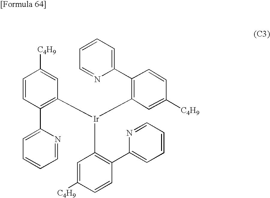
C1(C2=CC=CC=N2)=C([Ir](C2=C(C3=CC=CC=N3)C=CC([C4H9])=C2)C2=C(C3=CC=CC=N3)C=CC([C4H9])=C2)C=C([C4H9])C=C1
